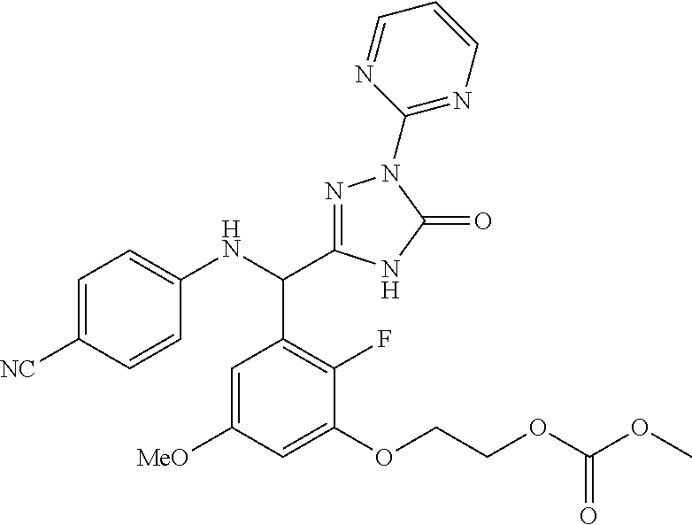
C1=C([MeO])C=C(OCCOC(OC)=O)C(F)=C1C(NC1=CC=C([NC])C=C1)C1=NN(C2=NC=CC=N2)C(=O)N1
